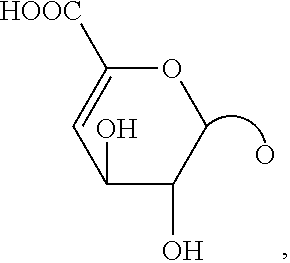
C1([HOOC])=CC(O)C(O)CO1.O
